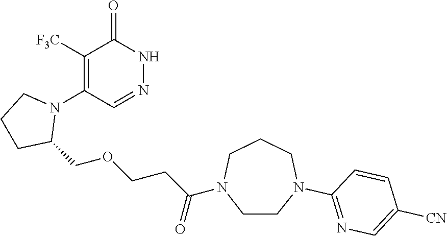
C1([F3C])=C(N2CCCC2COCCC(N2CCN(C3=NC=C([CN])C=C3)CCC2)=O)C=NNC1=O
